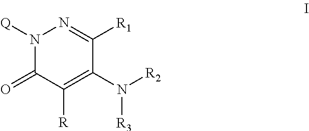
N1([Q])C(=O)C([R])=C(N([R2])[R3])C([R1])=N1
